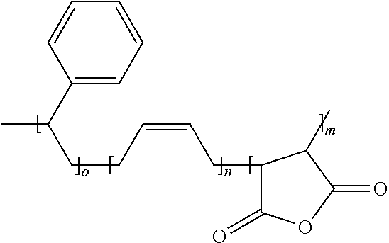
C(CC=CCC1C(=O)OC(=O)C1C)C(C)C1=CC=CC=C1
